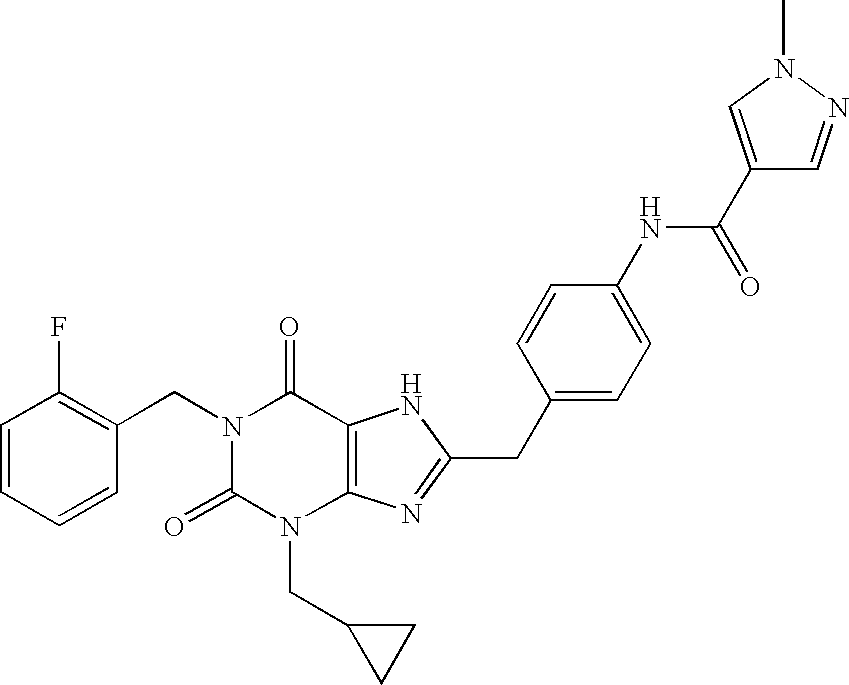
C1=CC=CC(CN2C(=O)N(CC3CC3)C3=C(C2=O)NC(CC2=CC=C(NC(=O)C4=CN(C)N=C4)C=C2)=N3)=C1F
